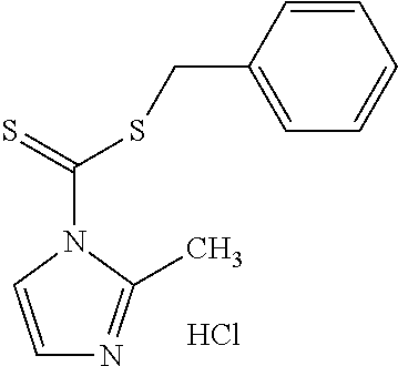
C1=CN(C(=S)SCC2=CC=CC=C2)C(C)=N1.Cl
